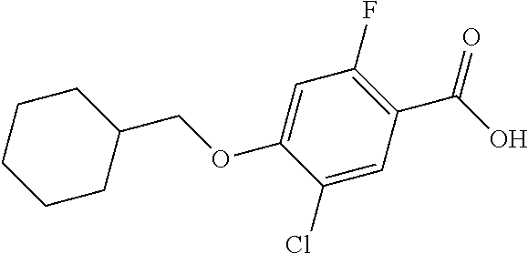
C1(COC2=CC(F)=C(C(O)=O)C=C2Cl)CCCCC1
